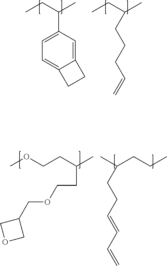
CCC(C)C1=CC=C2C(=C1)CC2.CCC(C)CCCC=C.CC(CCC)CCC=CC=C.COCCC(C)CCOCC1COC1
